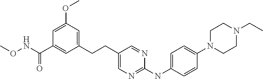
C1(CCC2=CC(OC)=CC(C(NOC)=O)=C2)=CN=C(NC2=CC=C(N3CCN(CC)CC3)C=C2)N=C1
